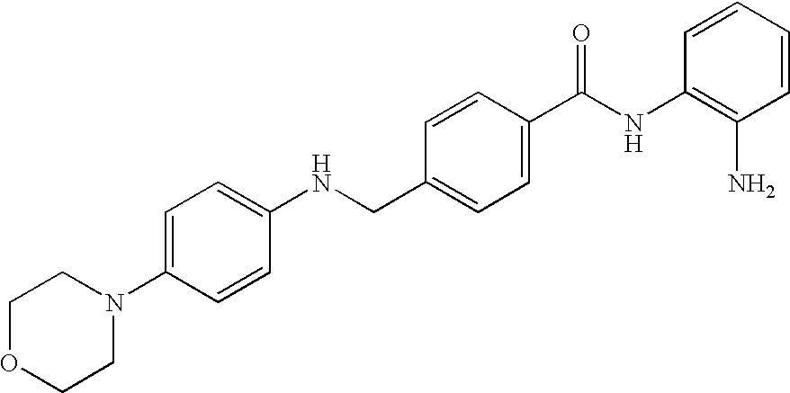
N(CC1=CC=C(C(NC2=C(N)C=CC=C2)=O)C=C1)C1=CC=C(N2CCOCC2)C=C1
